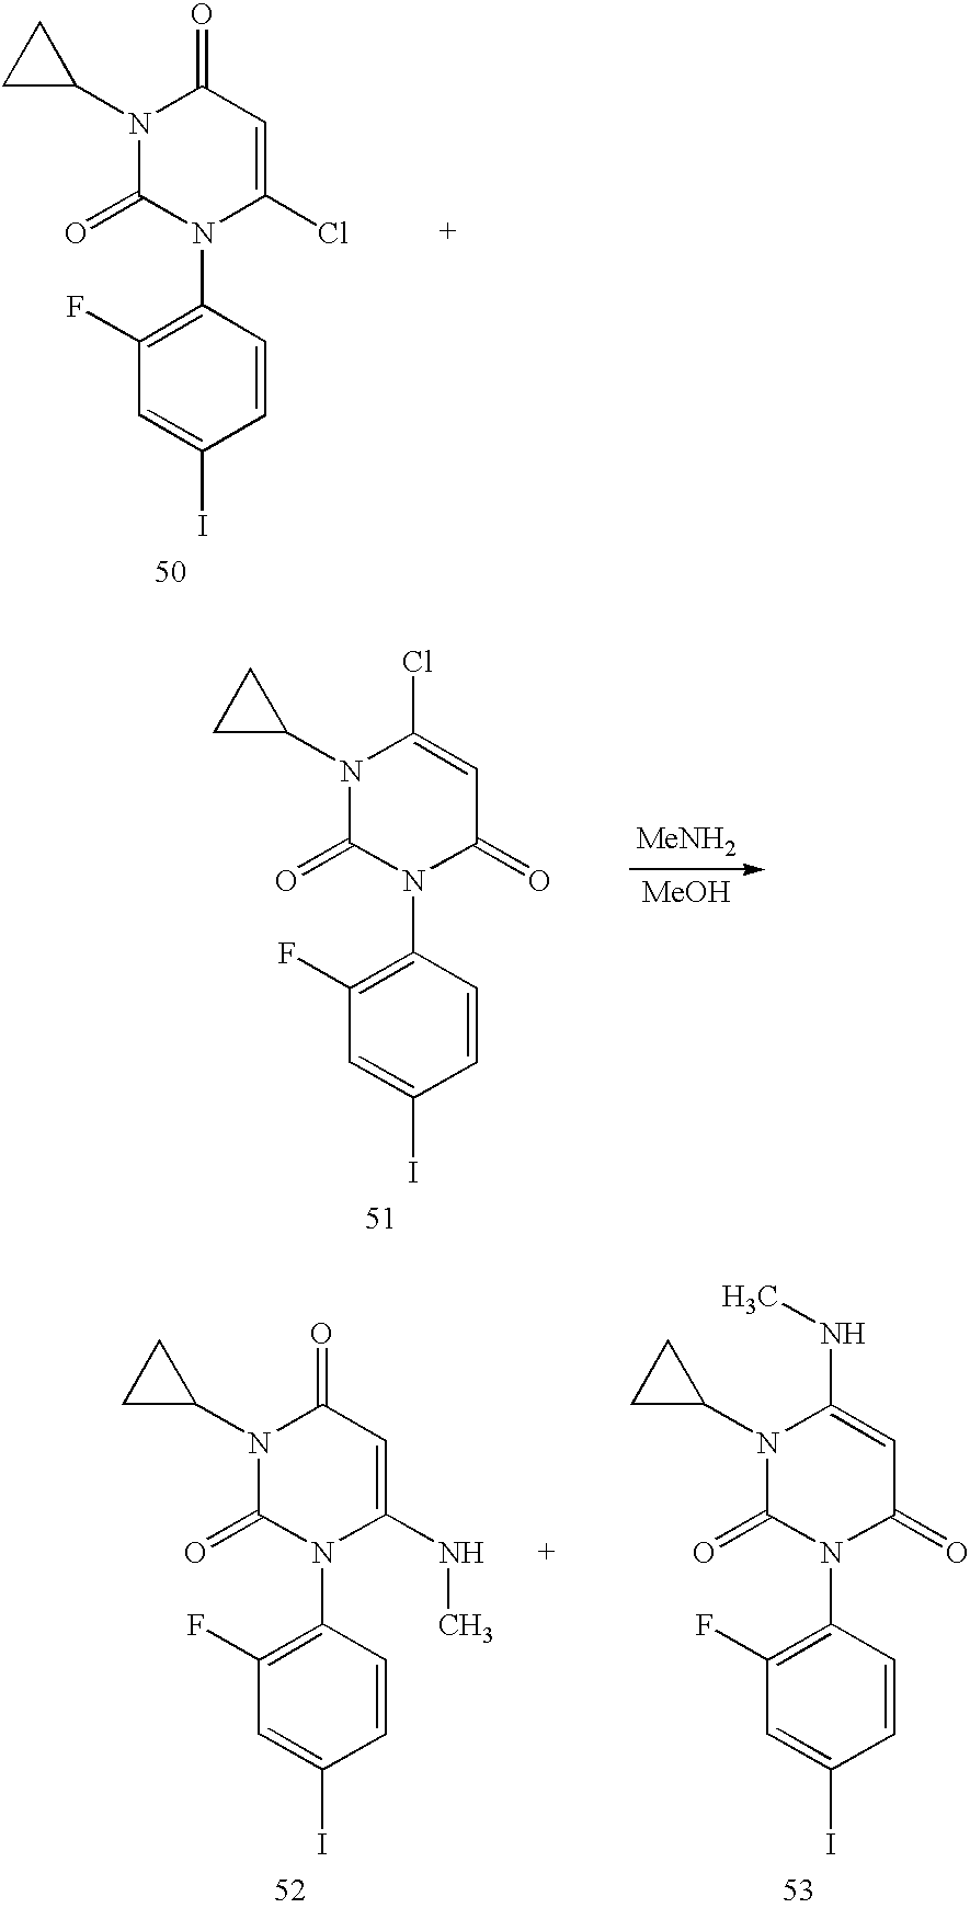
C1=CC(N2C(Cl)=CC(=O)N(C3CC3)C2=O)=C(F)C=C1I.C1=CC(N2C(=O)C=C(Cl)N(C3CC3)C2=O)=C(F)C=C1I.[MeNH2].[MeOH].C1=CC(N2C(NC)=CC(=O)N(C3CC3)C2=O)=C(F)C=C1I.C1=CC(N2C(=O)C=C(NC)N(C3CC3)C2=O)=C(F)C=C1I
